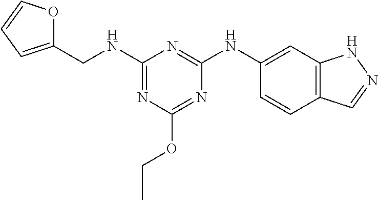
C1(NCC2=CC=CO2)=NC(OCC)=NC(NC2=CC3=C(C=C2)C=NN3)=N1
